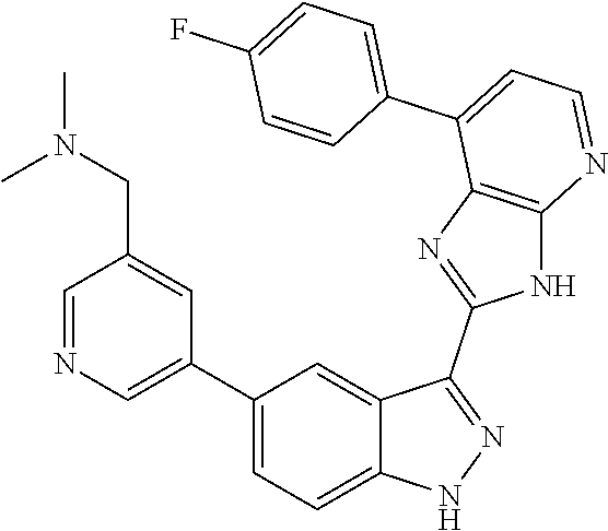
C1=NC=C(C2=CC=C3C(=C2)C(C2=NC4=C(N2)N=CC=C4C2=CC=C(F)C=C2)=NN3)C=C1CN(C)C
